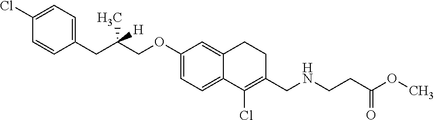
C1(OCC(C)(CC2=CC=C(Cl)C=C2)[H])=CC=C2C(=C1)CCC(CNCCC(OC)=O)=C2Cl
